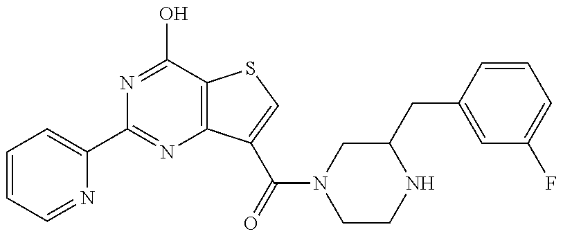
C1=CC=NC(C2=NC3=C(C(O)=N2)SC=C3C(=O)N2CCNC(CC3=CC(F)=CC=C3)C2)=C1
